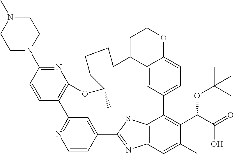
C12=CC3=CC=C1OCCC2CCCCC(C)OC1=C(C2=NC=CC(=C2)C2=NC4=C(C3=C(C(C(O)=O)OC(C)(C)C)C(C)=C4)S2)C=CC(N2CCN(C)CC2)=N1
